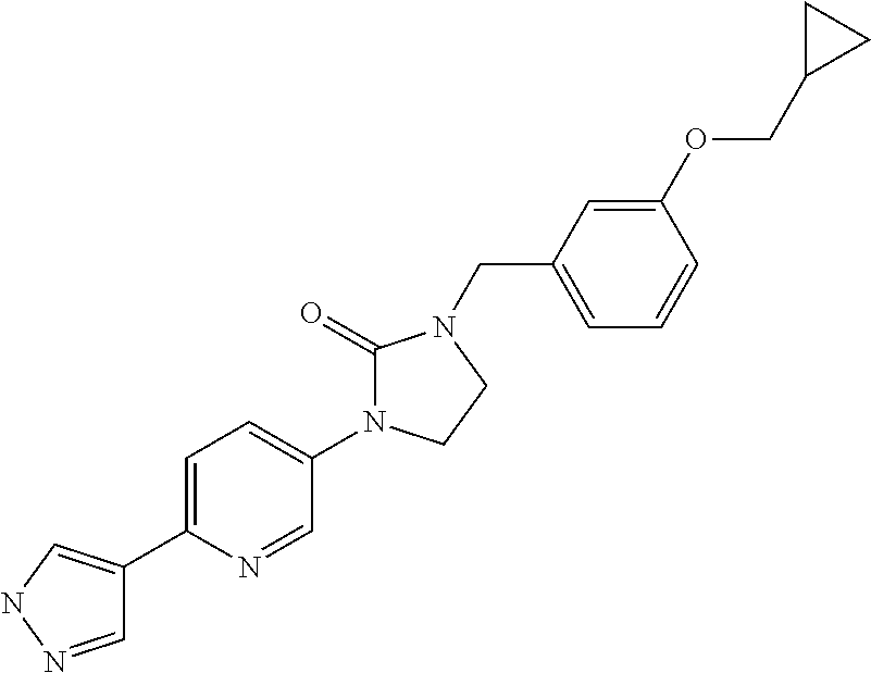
C1=NNC=C1C1=CC=C(N2C(=O)N(CC3=CC=CC(OCC4CC4)=C3)CC2)C=N1
